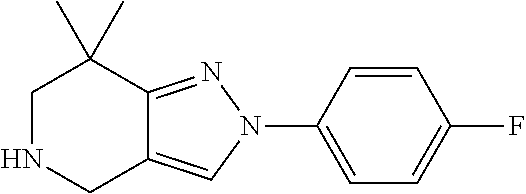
C1NCC2=CN(C3=CC=C(F)C=C3)N=C2C1(C)C
